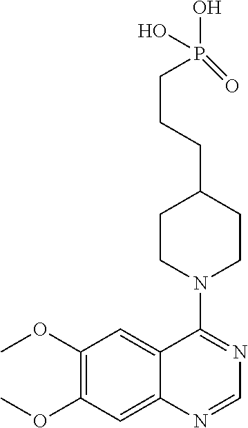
C1(OC)=C(OC)C=C2C(=C1)C(N1CCC(CCCP(O)(O)=O)CC1)=NC=N2
